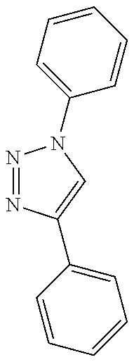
N1=NC(C2=CC=CC=C2)=CN1C1=CC=CC=C1
